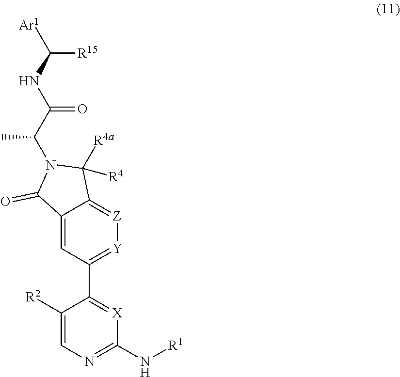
C12=CC(C3=[X]C(N[R1])=NC=C3[R2])=[Y][Z]=C1C([R4])([R4a])N(C(C(NC([Ar1])[R15])=O)C)C2=O
